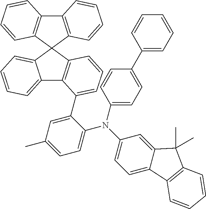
C12=C(C3(C4=C1C=CC=C4)C1=CC=CC=C1C1=C3C=CC=C1C1=CC(C)=CC=C1N(C1=CC=C3C(=C1)C(C)(C)C1=C3C=CC=C1)C1=CC=C(C3=CC=CC=C3)C=C1)C=CC=C2
